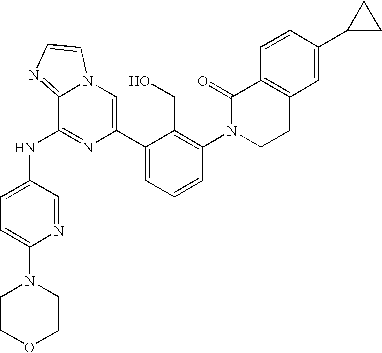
C1=C(NC2=NC(C3=CC=CC(N4CCC5=C(C4=O)C=CC(C4CC4)=C5)=C3CO)=CN3C2=NC=C3)C=NC(N2CCOCC2)=C1
